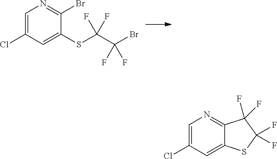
C1(SC(C(Br)(F)F)(F)F)=CC(Cl)=CN=C1Br.C12=CC(Cl)=CN=C1C(F)(F)C(F)(F)S2
